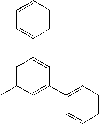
C1=C(C)C=C(C2=CC=CC=C2)C=C1C1=CC=CC=C1
